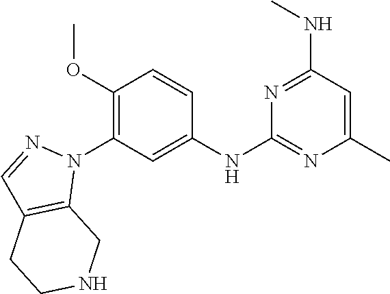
C1(NC2=NC(C)=CC(NC)=N2)=CC(N2N=CC3=C2CNCC3)=C(OC)C=C1
